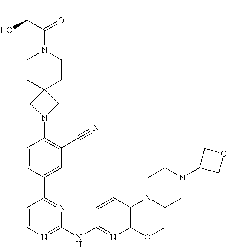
C1CN(C2=C(OC)N=C(NC3=NC=CC(C4=CC(C#N)=C(N5CC6(C5)CCN(C(C(O)C)=O)CC6)C=C4)=N3)C=C2)CCN1C1COC1
